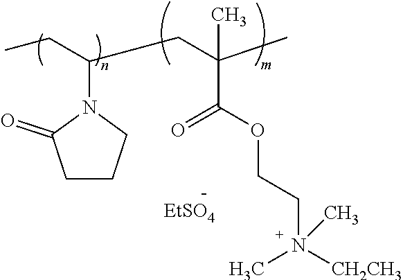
C(C)C(N1C(=O)CCC1)CC(C)(C)C(OCCN([CH2CH3])(C)C)=O
